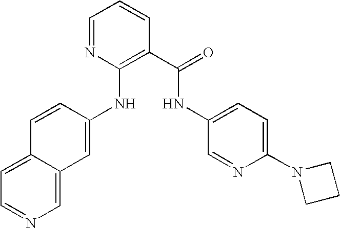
C1=NC(NC2=CC3=CN=CC=C3C=C2)=C(C(=O)NC2=CC=C(N3CCC3)N=C2)C=C1
